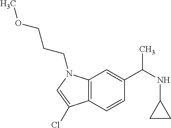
C12=C(C=CC(C(NC3CC3)C)=C1)C(Cl)=CN2CCCOC
